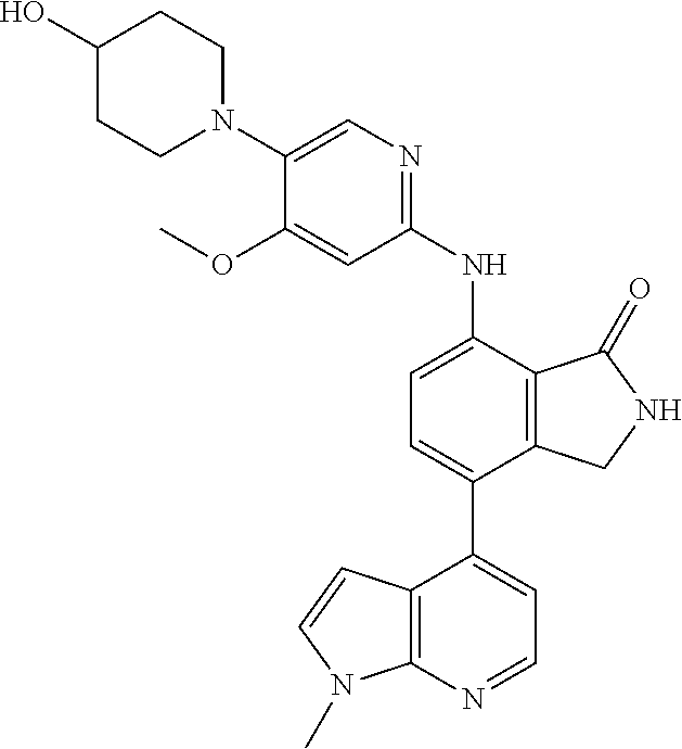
C1(O)CCN(C2=CN=C(NC3=CC=C(C4=CC=NC5=C4C=CN5C)C4=C3C(=O)NC4)C=C2OC)CC1
